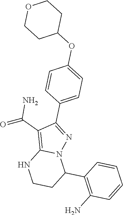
C(C1=C2N(N=C1C1=CC=C(OC3CCOCC3)C=C1)C(C1=C(N)C=CC=C1)CCN2)(=O)N
